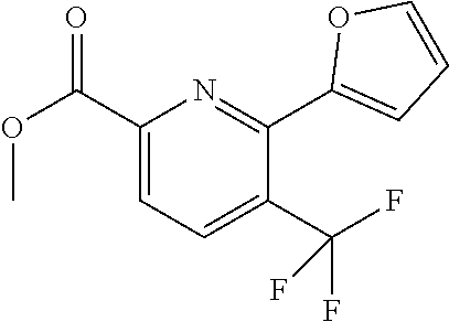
C1(C(OC)=O)=CC=C(C(F)(F)F)C(C2=CC=CO2)=N1
